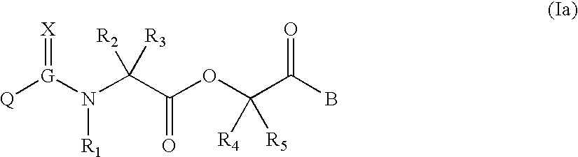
[Q][G](N(C(C(OC(C(B)=O)([R5])[R4])=O)([R3])[R2])[R1])=[X]
